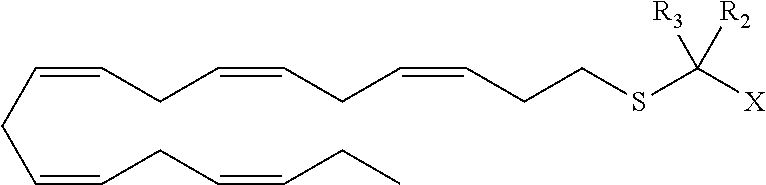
C(CC=CCC=CCC)=CCC=CCC=CCCSC([X])([R3])[R2]
